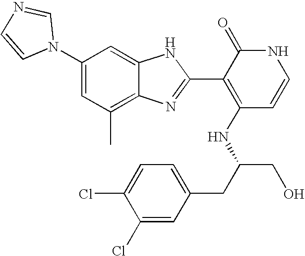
C1(C)=C2C(=CC(N3C=NC=C3)=C1)NC(C1=C(NC(CO)CC3=CC=C(Cl)C(Cl)=C3)C=CNC1=O)=N2
